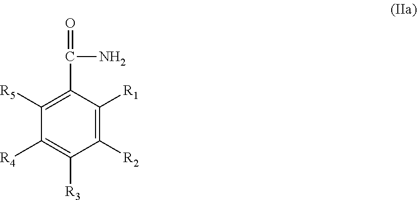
C1([R2])=C([R1])C(C(N)=O)=C([R5])C([R4])=C1[R3]
